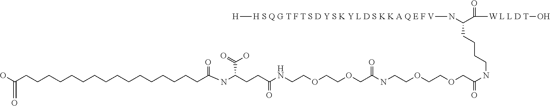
OC(CCCCCCCCCCCCCCCCC(NC(CCC(NCCOCCOCC(NCCOCCOCC(NCCCCC(C(=O)[W L L D T]O)N[H S Q G T F T S D Y S K Y L D S K K A Q E F V][H])=O)=O)=O)C(=O)O)=O)=O
